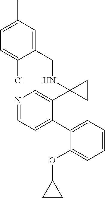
N1=CC=C(C2=CC=CC=C2OC2CC2)C(C2(NCC3=CC(C)=CC=C3Cl)CC2)=C1
